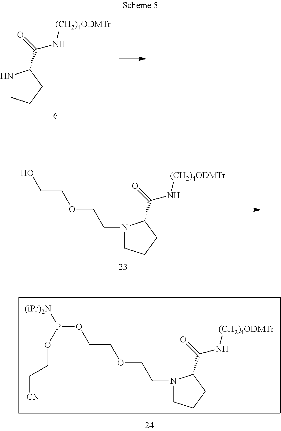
N1CCCC1C(=O)N[(CH2)4ODMTr].N1(CCOCCO)CCCC1C(=O)N[(CH2)4ODMTr].N1(CCOCCOP([(iPr)2N])OCC[CN])CCCC1C(=O)N[(CH2)4ODMTr]
